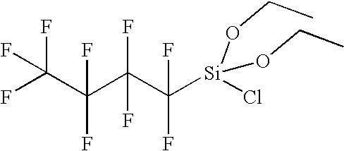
C(C(C(C([Si](Cl)(OCC)OCC)(F)F)(F)F)(F)F)(F)(F)F
